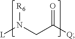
[L]N(CC([Q])=O)[R6]
